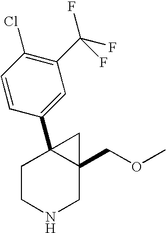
C1=CC(C23CCNCC2(COC)C3)=CC(C(F)(F)F)=C1Cl
